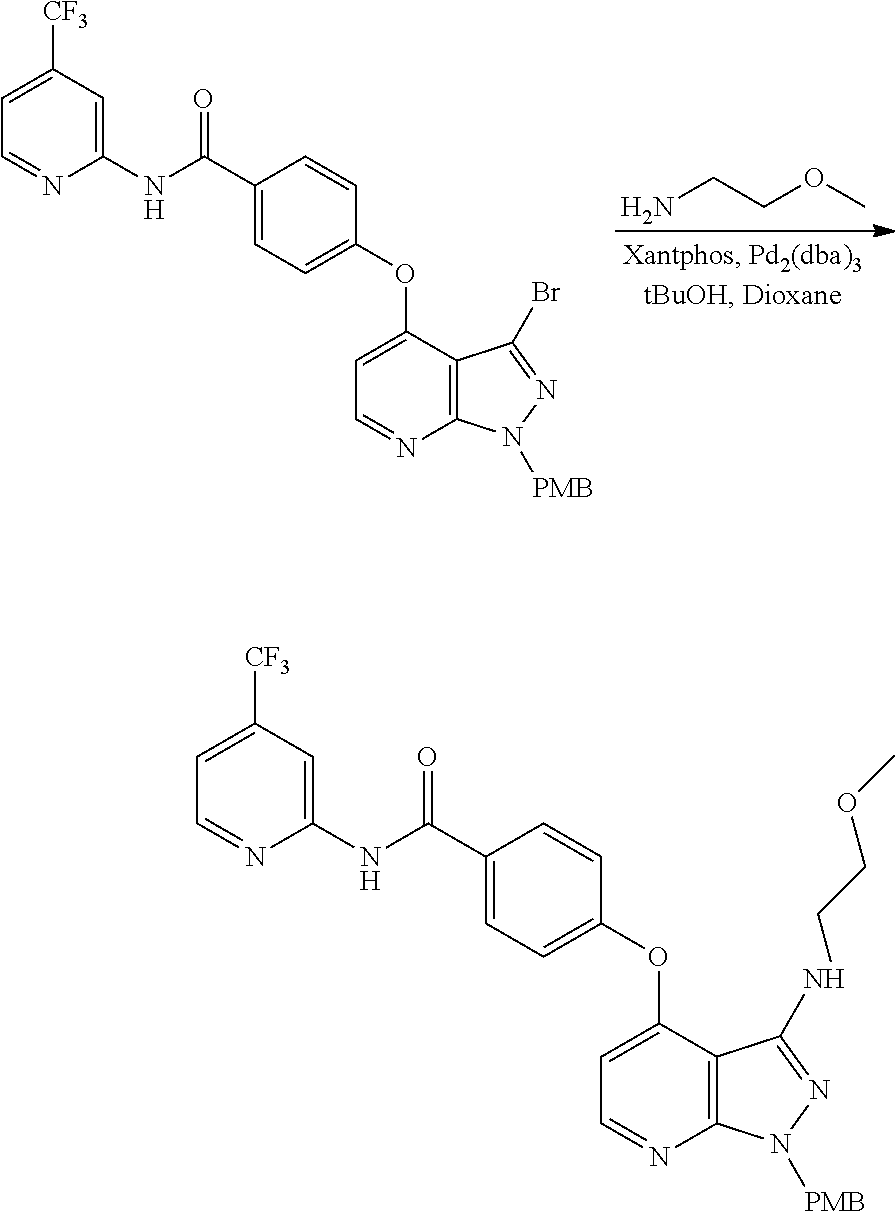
N(C(C1=CC=C(OC2=CC=NC3=C2C(NCCOC)=NN3[PMB])C=C1)=O)C1=CC([CF3])=CC=N1.N(C(C1=CC=C(OC2=CC=NC3=C2C(Br)=NN3[PMB])C=C1)=O)C1=CC([CF3])=CC=N1.NCCOC
